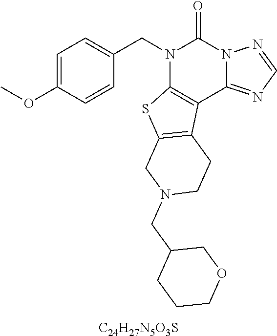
C1=C(OC)C=CC(CN2C3=C(C4=NC=NN4C2=O)C2=C(S3)CN(CC3CCCOC3)CC2)=C1.[C24H27N5O3S]
